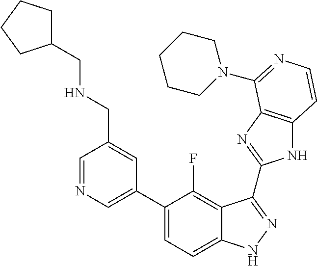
C1=C(C2=CC=C3C(=C2F)C(C2=NC4=C(N2)C=CN=C4N2CCCCC2)=NN3)C=C(CNCC2CCCC2)C=N1
